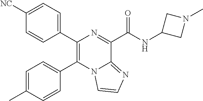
C1=C(C)C=CC(C2=C(C3=CC=C([NC])C=C3)N=C(C(NC3CN(C)C3)=O)C3=NC=CN23)=C1
